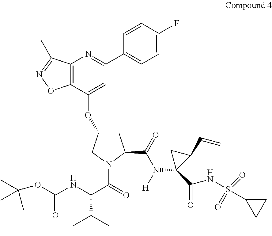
C1=CC(C2=NC3=C(C(OC4CC(C(N([H])C5(C(NS(C6CC6)(=O)=O)=O)C(C=C)C5)=O)N(C(C(C(C)(C)C)NC(OC(C)(C)C)=O)=O)C4)=C2)ON=C3C)=CC=C1F
